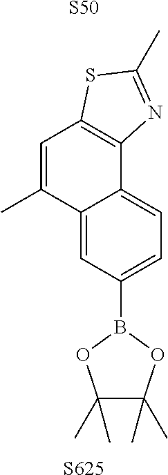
C12=C(C3=CC=C(B4OC(C)(C)C(C)(C)O4)C=C3C(C)=C1)N=C(C)S2.[S50].[S625]
